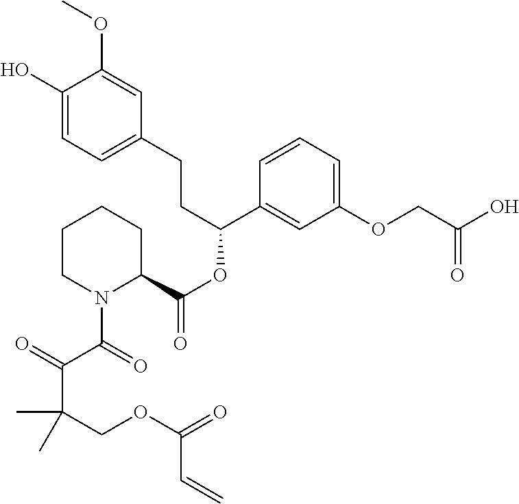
C1(O)=CC=C(CCC(OC(=O)C2CCCCN2C(C(=O)C(COC(=O)C=C)(C)C)=O)C2=CC(OCC(O)=O)=CC=C2)C=C1OC
